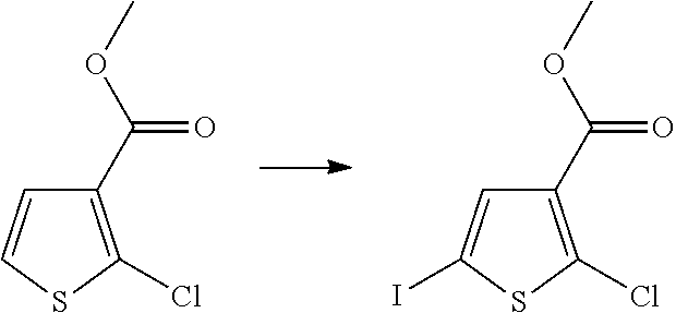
C1(C(OC)=O)=C(Cl)SC=C1.C1(C(OC)=O)=C(Cl)SC(I)=C1
